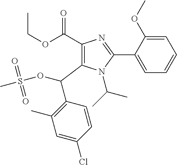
C1(C(OCC)=O)=C(C(OS(C)(=O)=O)C2=C(C)C=C(Cl)C=C2)N(C(C)C)C(C2=CC=CC=C2OC)=N1
